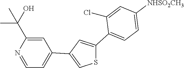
C1([NHSO2CH3])=CC=C(C2=CC(C3=CC=NC(C(C)(C)O)=C3)=CS2)C(Cl)=C1
